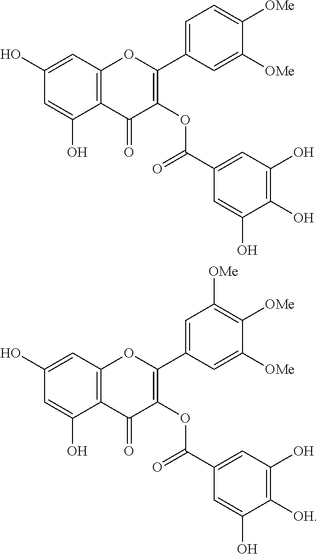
C12=C(C=C(O)C=C1O)OC(C1=CC=C([OMe])C([OMe])=C1)=C(OC(=O)C1=CC(O)=C(O)C(O)=C1)C2=O.C12=C(C=C(O)C=C1O)OC(C1=CC([OMe])=C([OMe])C([OMe])=C1)=C(OC(=O)C1=CC(O)=C([OH])C(O)=C1)C2=O
